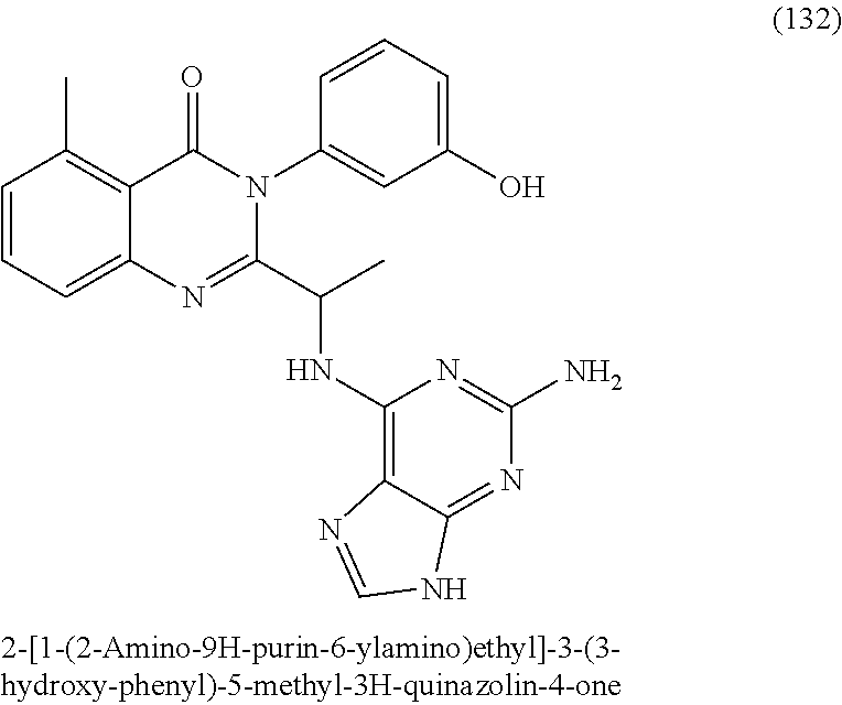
C1=CC=C2C(=C1C)C(=O)N(C1=CC(O)=CC=C1)C(C(NC1=C3C(=NC(N)=N1)NC=N3)C)=N2
